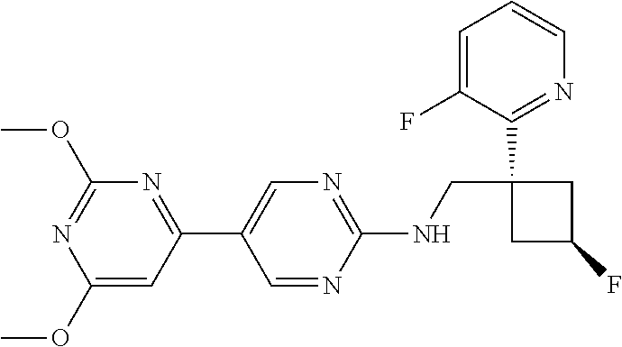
C1=NC(NCC2(C3=NC=CC=C3F)CC(F)C2)=NC=C1C1=NC(OC)=NC(OC)=C1
